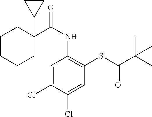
C1=C(Cl)C(Cl)=CC(SC(C(C)(C)C)=O)=C1NC(=O)C1(C2CC2)CCCCC1
